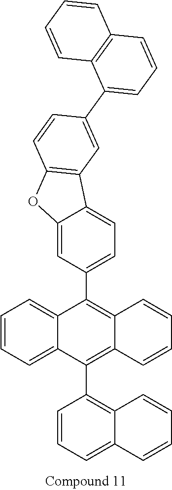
C1=CC=C2C(=C1C1=C3C(=C(C4=CC=C5C(=C4)OC4=C5C=C(C5=CC=CC6=C5C=CC=C6)C=C4)C4=CC=CC=C14)C=CC=C3)C=CC=C2
